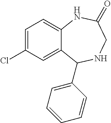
C12=CC=C(Cl)C=C1C(C1=CC=CC=C1)NCC(=O)N2
